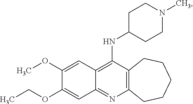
C12=C(N=C3C(=C1NC1CCN(C)CC1)C=C(OC)C(OCC)=C3)CCCCC2
